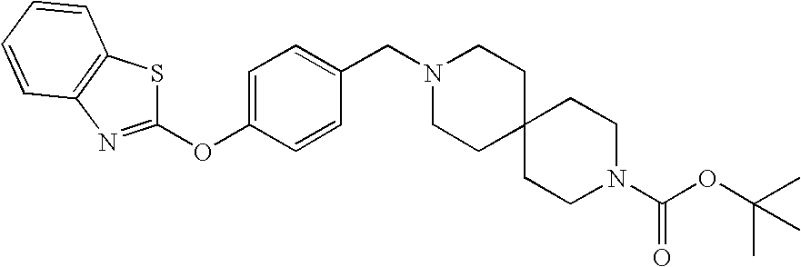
C1(OC2=CC=C(CN3CCC4(CC3)CCN(C(OC(C)(C)C)=O)CC4)C=C2)=NC2=C(S1)C=CC=C2
